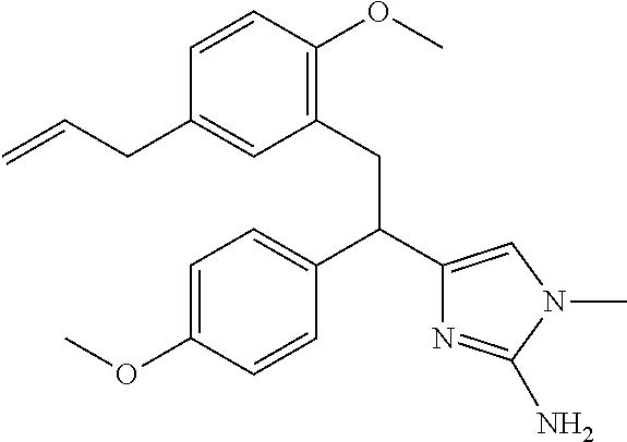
C1=C(OC)C=CC(C(C2=CN(C)C(N)=N2)CC2=C(OC)C=CC(CC=C)=C2)=C1
